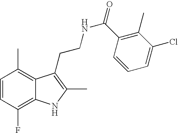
C1=CC(F)=C2C(=C1C)C(CCNC(=O)C1=C(C)C(Cl)=CC=C1)=C(C)N2
